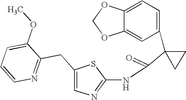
C1=C2C(=CC(C3(C(=O)NC4=NC=C(CC5=NC=CC=C5OC)S4)CC3)=C1)OCO2
